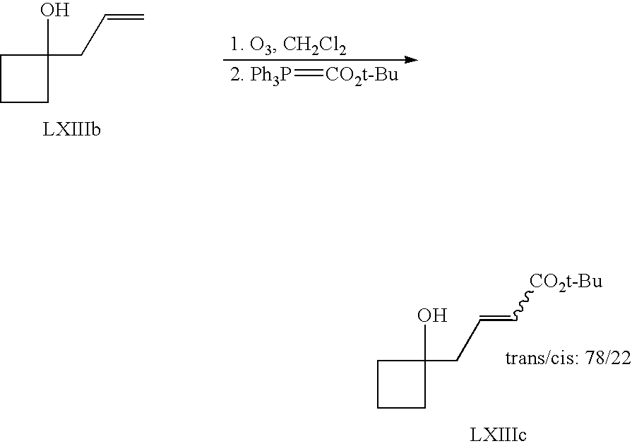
C1CCC1(O)CC=C.[2. Ph3P]=[CO2t-Bu].C1CCC1(O)CC=C[CO2t-Bu]
